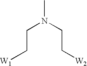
CN(CC[W2])CC[W1]
